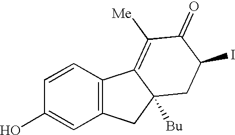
C1=CC(O)=CC2=C1C1=C([Me])C(=O)C(I)CC1([Bu])C2
